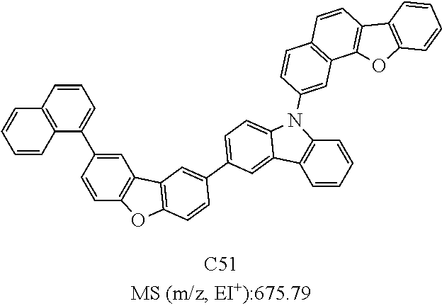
C1=CC2=C(C(C3=CC4=C(C=C3)OC3=C4C=C(C4=CC=C5C(=C4)C4=C(N5C5=CC6=C(C=C5)C=CC5=C6OC6=C5C=CC=C6)C=CC=C4)C=C3)=C1)C=CC=C2
